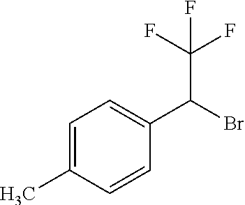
C1=C(C)C=CC(C(Br)C(F)(F)F)=C1
